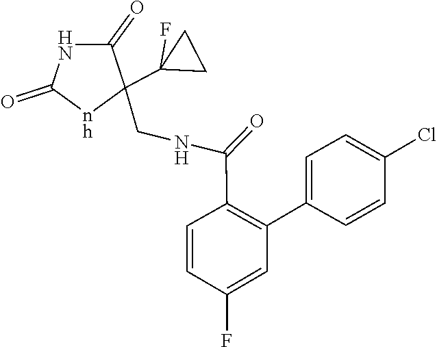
N1C(=O)[nh]C(CNC(=O)C2=C(C3=CC=C(Cl)C=C3)C=C(F)C=C2)(C2(F)CC2)C1=O
